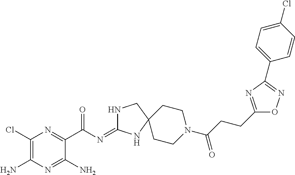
C1(Cl)=C(N)N=C(N)C(C(=O)N=C2NCC3(N2)CCN(C(=O)CCC2=NC(C4=CC=C(Cl)C=C4)=NO2)CC3)=N1
